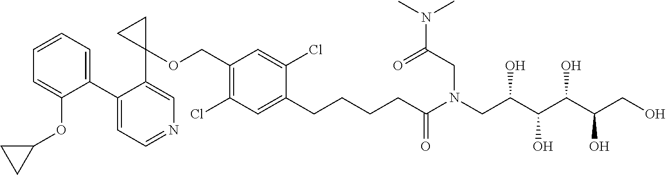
C1(C2=CC=CC=C2OC2CC2)=CC=NC=C1C1(OCC2=C(Cl)C=C(CCCCC(N(CC(C(C(C(CO)O)O)O)O)CC(N(C)C)=O)=O)C(Cl)=C2)CC1
